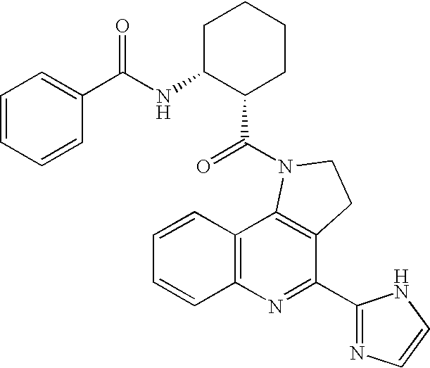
C12=C(N=C(C3=NC=CN3)C3=C1N(C(=O)C1C(NC(=O)C4=CC=CC=C4)CCCC1)CC3)C=CC=C2
